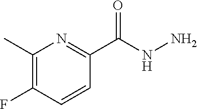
C1(C)=C(F)C=CC(C(NN)=O)=N1
